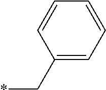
C1(C*)=CC=CC=C1
